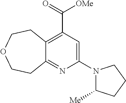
C12=C(C(=O)[OMe])C=C(N3C([Me])CCC3)N=C1CCOCC2
